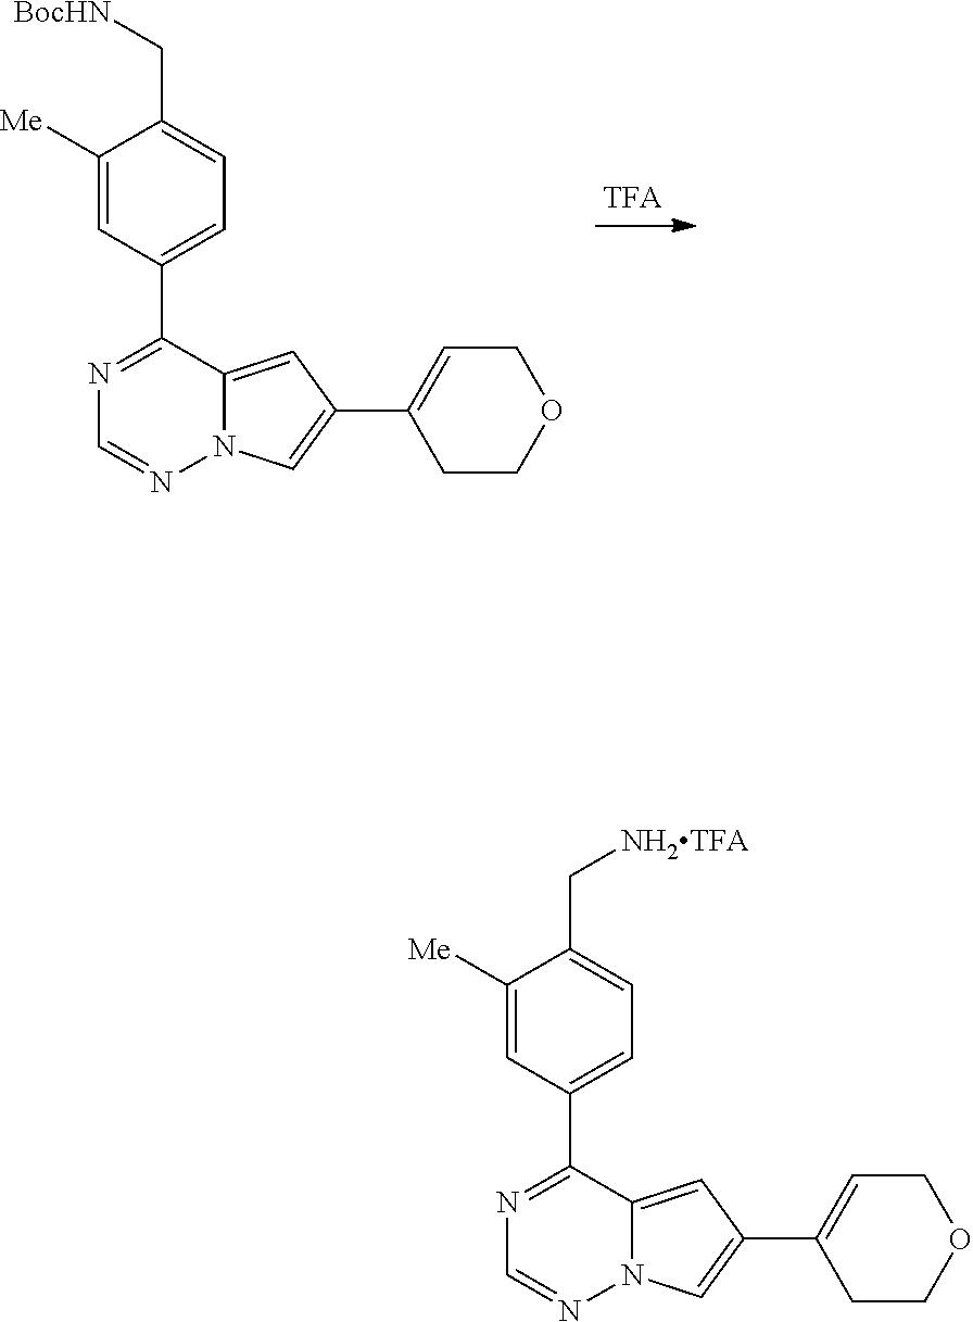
C1(C2=NC=NN3C2=CC(C2=CCOCC2)=C3)=CC=C(C[BocHN])C([Me])=C1.C1(C2=NC=NN3C2=CC(C2=CCOCC2)=C3)=CC=C(C[NH2TFA])C([Me])=C1
